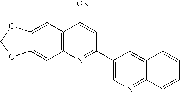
C12=C(C=C3C(=C1)OCO3)C([OR])=CC(C1=CN=C3C(=C1)C=CC=C3)=N2
